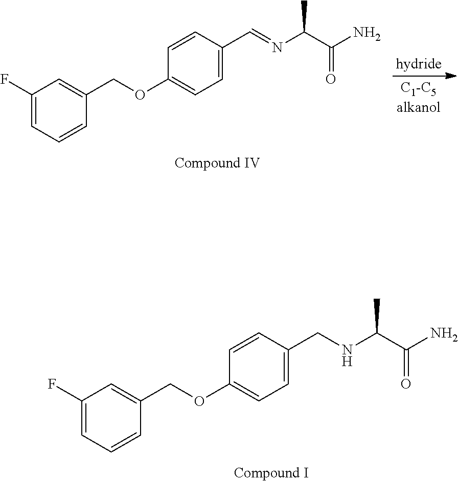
C1(F)=CC=CC(COC2=CC=C(CNC(C(N)=O)C)C=C2)=C1.C1(F)=CC=CC(COC2=CC=C(C=NC(C(N)=O)C)C=C2)=C1
